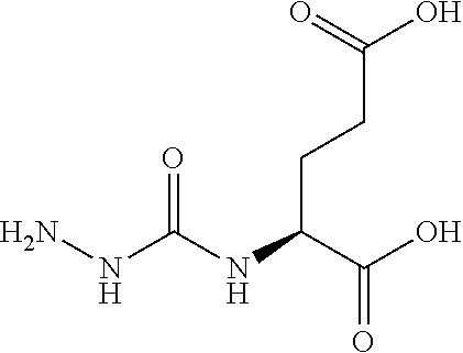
N(C(NC(C(O)=O)CCC(O)=O)=O)N
